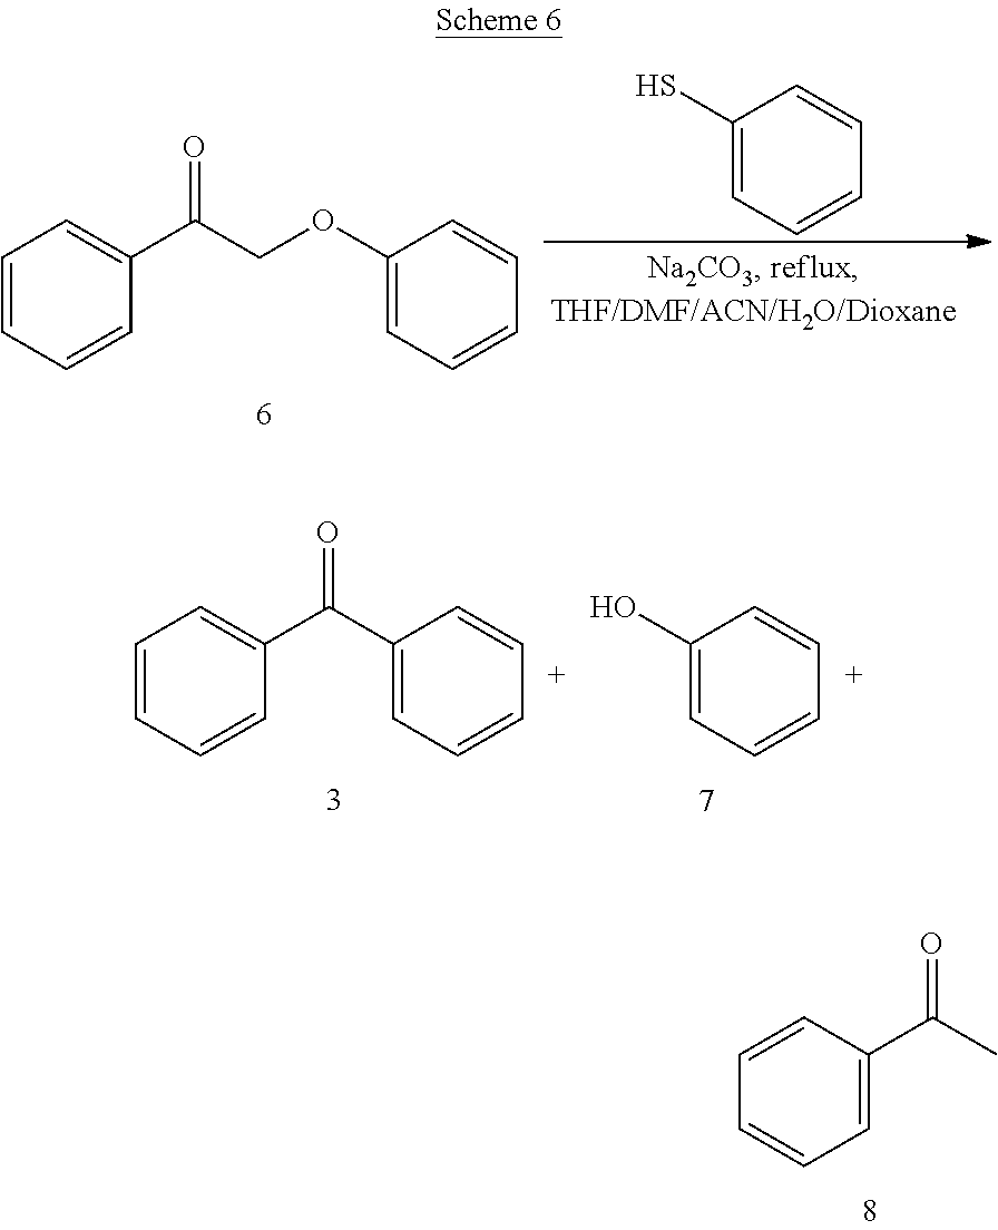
C1=CC=CC=C1C(C)=O.C1=CC=CC(C(COC2=CC=CC=C2)=O)=C1.C1(S)=CC=CC=C1.C1=CC=CC(C(C2=CC=CC=C2)=O)=C1.C1(O)=CC=CC=C1
